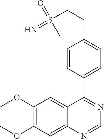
C12=CC(OC)=C(OC)C=C1N=CN=C2C1=CC=C(CCS(=N)(=O)C)C=C1
